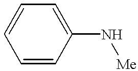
C1=CC(N[Me])=CC=C1
